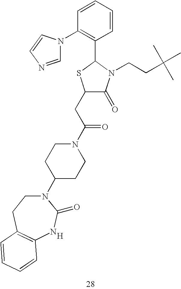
C1(CC(N2CCC(N3CCC4=C(NC3=O)C=CC=C4)CC2)=O)C(=O)N(CCC(C)(C)C)C(C2=C(N3C=NC=C3)C=CC=C2)S1.[H]
